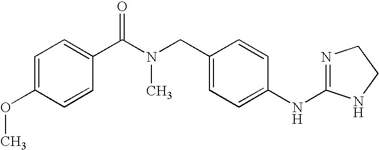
C1=C(OC)C=CC(C(N(CC2=CC=C(NC3=NCCN3)C=C2)C)=O)=C1
